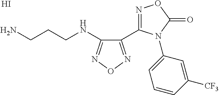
C1(C2=NOC(=O)N2C2=CC=CC([CF3])=C2)=NON=C1NCCCN.I
